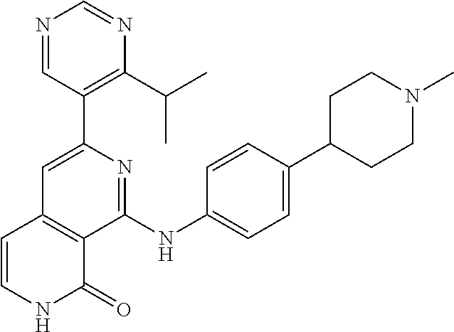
C1(C2=C(C(C)C)N=CN=C2)=CC2=C(C(NC3=CC=C(C4CCN(C)CC4)C=C3)=N1)C(=O)NC=C2
